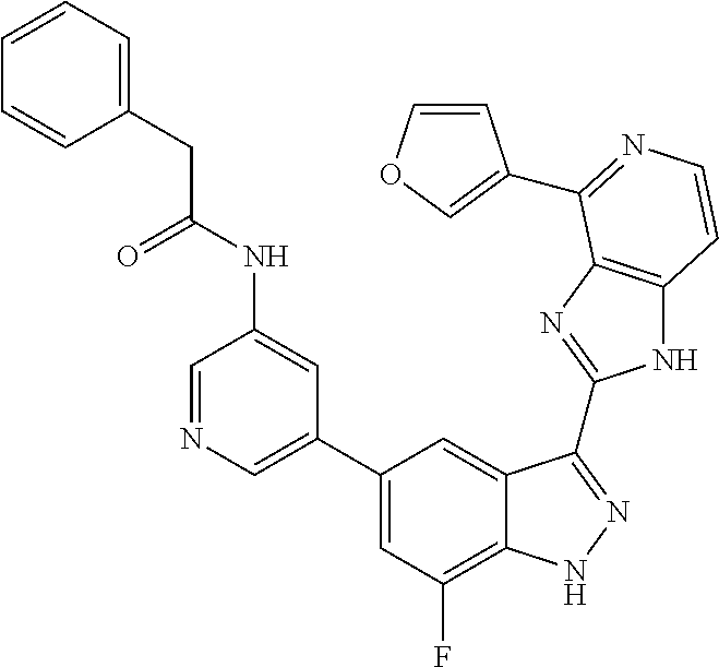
C1=C(C2=CC(F)=C3C(=C2)C(C2=NC4=C(N2)C=CN=C4C2=COC=C2)=NN3)C=C(NC(=O)CC2=CC=CC=C2)C=N1
